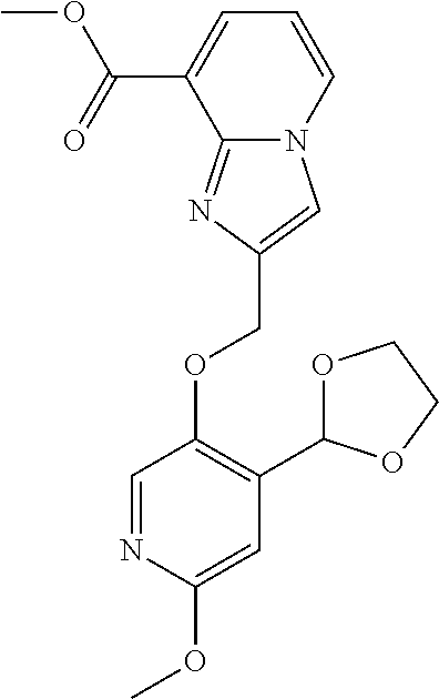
C(OC1=C(C2OCCO2)C=C(OC)N=C1)C1=CN2C(=N1)C(C(=O)OC)=CC=C2
